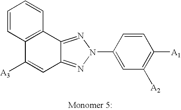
C12=C(C3=NN(C4=CC([A2])=C([A1])C=C4)N=C3C=C1[A3])C=CC=C2
